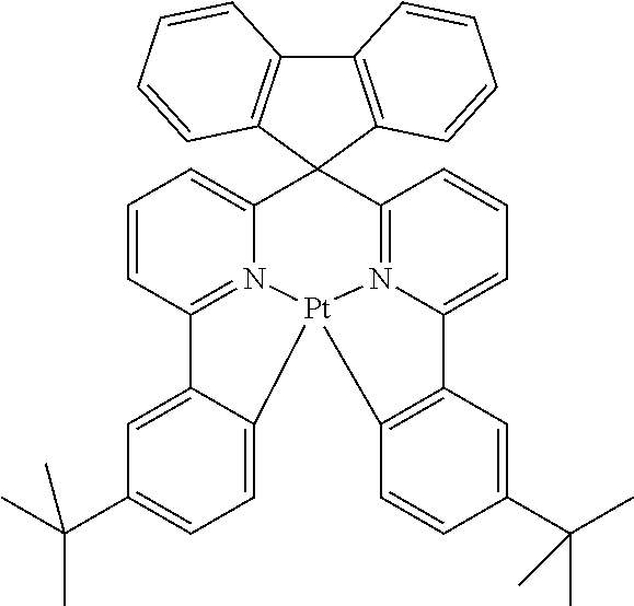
C12=CC(C(C)(C)C)=CC=C1[Pt]13N4=C2C=CC=C4C2(C4=N1C(=CC=C4)C1=C3C=CC(C(C)(C)C)=C1)C1=C(C3=C2C=CC=C3)C=CC=C1
